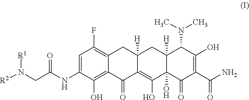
C1=C(NC(CN([R2])[R1])=O)C(O)=C2C(=C1F)CC1([H])C(=C(O)C3(O)C([H])(C1)C(N(C)C)C(O)=C(C(N)=O)C3=O)C2=O
